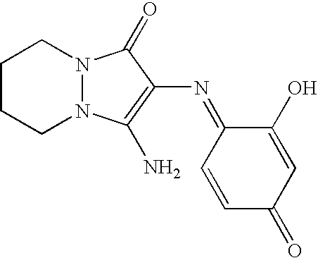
C1CCN2N(C1)C(=O)C(N=C1C=CC(=O)C=C1O)=C2N
